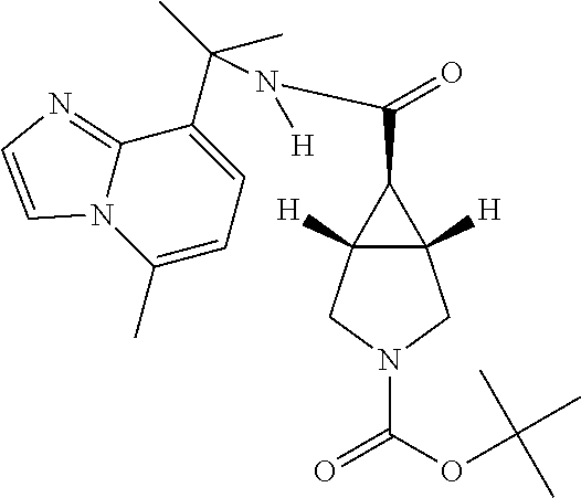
C12=NC=CN1C(C)=CC=C2C(C)(C)N(C(=O)C1C2([H])C1([H])CN(C(=O)OC(C)(C)C)C2)[H]
